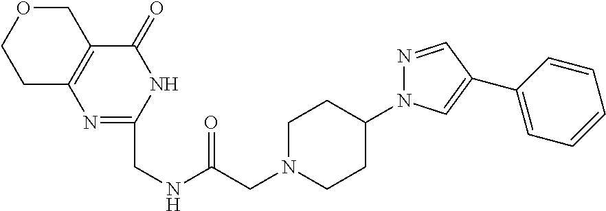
C1C2=C(COC1)C(=O)NC(CNC(=O)CN1CCC(N3N=CC(C4=CC=CC=C4)=C3)CC1)=N2
